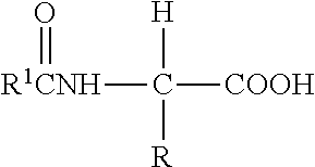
[R1CNH](C([H])([R])[COOH])=O
